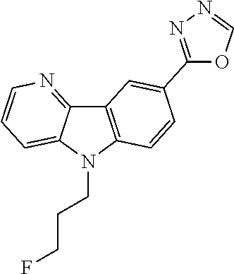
C12=C(N(CCCF)C3=CC=CN=C13)C=CC(C1=NN=CO1)=C2
